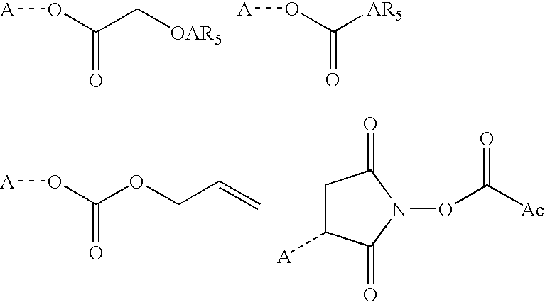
[A]OC(C[OAR5])=O.[A]OC([AR5])=O.[A]OC(OCC=C)=O.C1C([A])C(=O)N(OC([Ac])=O)C1=O
